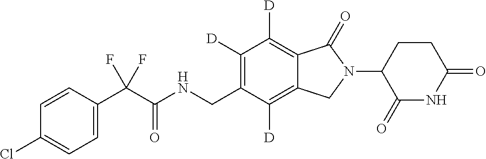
C1=CC(C(C(NCC2=C([D])C([D])=C3C(=C2[D])CN(C2C(=O)NC(=O)CC2)C3=O)=O)(F)F)=CC=C1Cl
